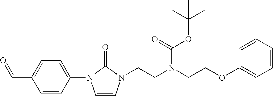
C(=O)C1=CC=C(N2C=CN(CCN(CCOC3=CC=CC=C3)C(OC(C)(C)C)=O)C2=O)C=C1
